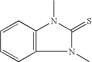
C12=C(C=CC=C1)N(C)C(=S)N2C
